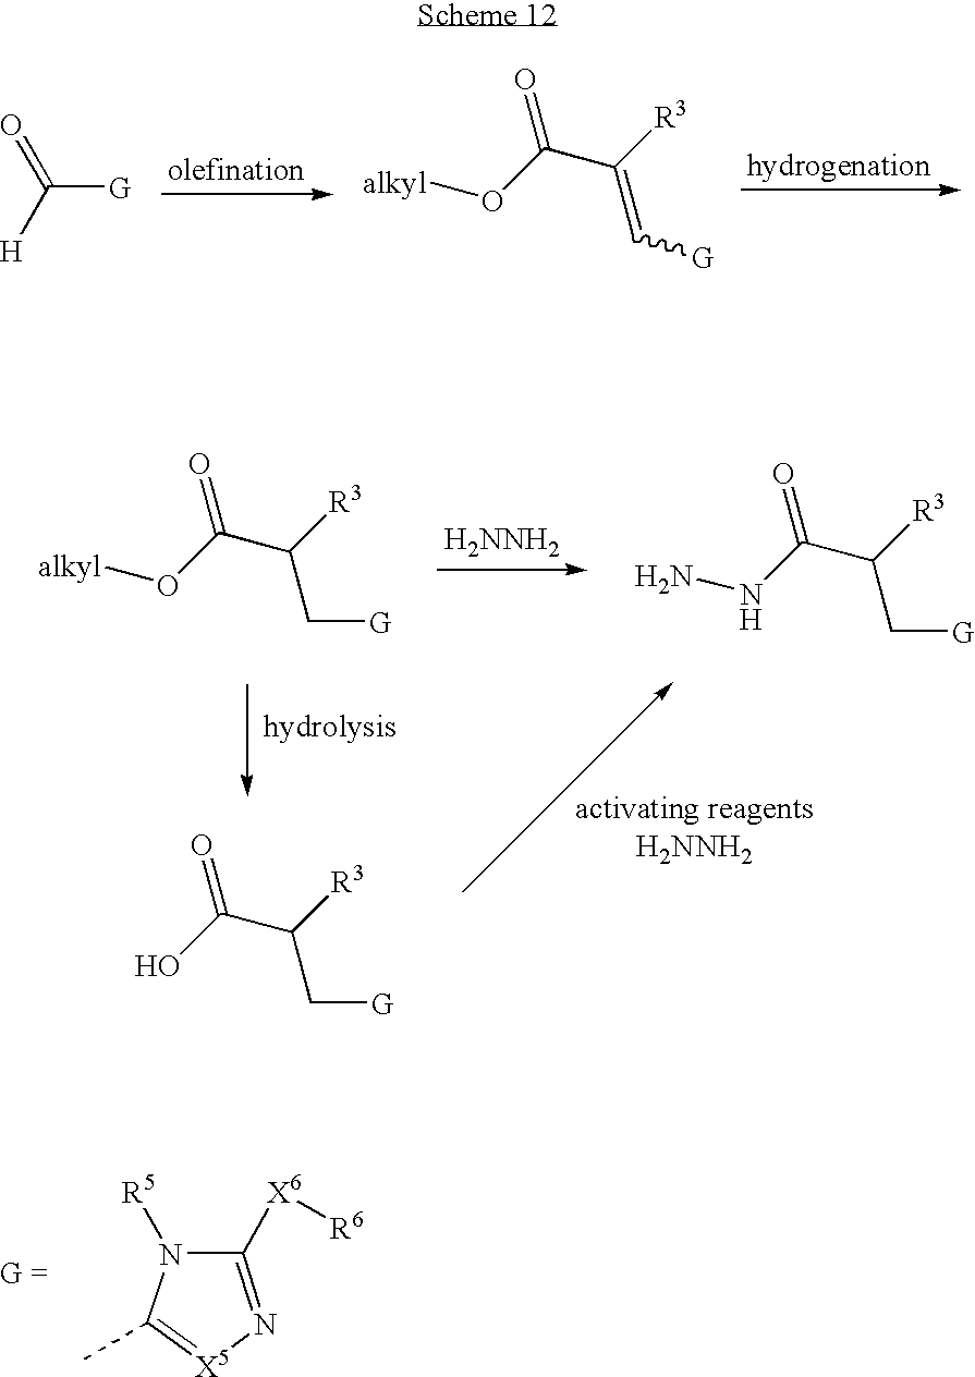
[G]C(=O)[H].[alkyl]OC(=O)C(=C[G])[R3].[H2NNH2].[alkyl]OC(=O)C(C[G])[R3].NNC(=O)C(C[G])[R3].OC(=O)C(C[G])[R3].C1([X6][R6])=N[X5]=C(C)N1[R5]
